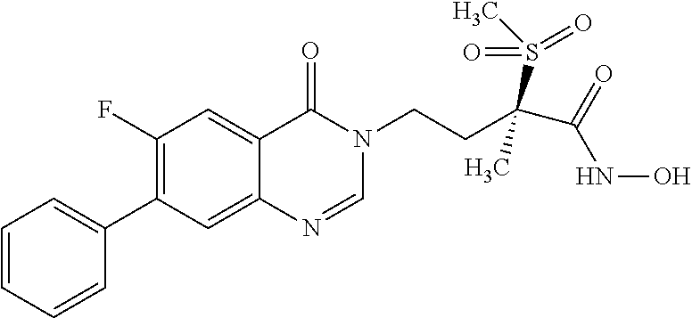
C1=CC=CC(C2=C(F)C=C3C(=C2)N=CN(CCC(C(=O)NO)(S(C)(=O)=O)C)C3=O)=C1
